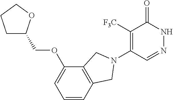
C1([F3C])=C(N2CC3=C(C(OCC4CCCO4)=CC=C3)C2)C=NNC1=O
